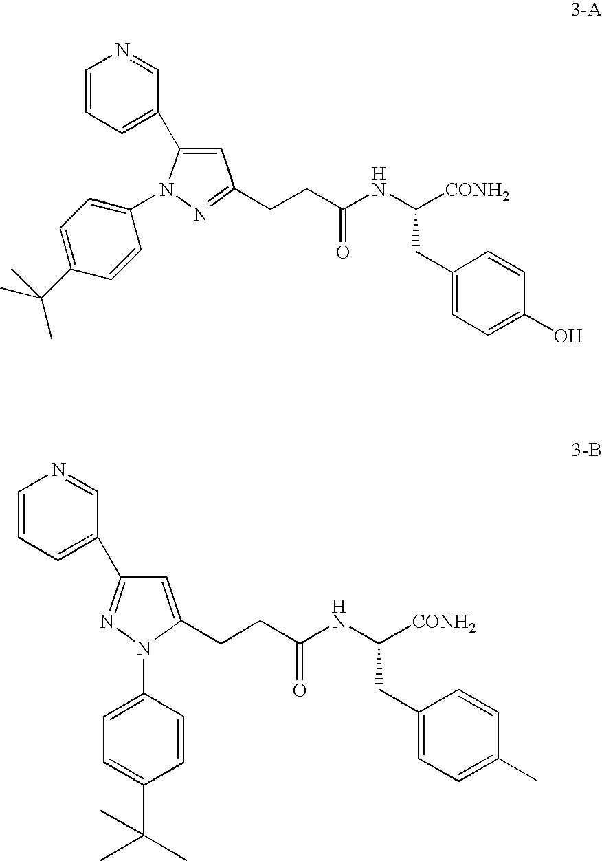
C1=C(C2=CC=CN=C2)N(C2=CC=C(C(C)(C)C)C=C2)N=C1CCC(NC([CONH2])CC1=CC=C(O)C=C1)=O.C1=C(CCC(NC([CONH2])CC2=CC=C(C)C=C2)=O)N(C2=CC=C(C(C)(C)C)C=C2)N=C1C1=CC=CN=C1
